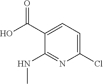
OC(C1=CC=C(Cl)N=C1NC)=O
